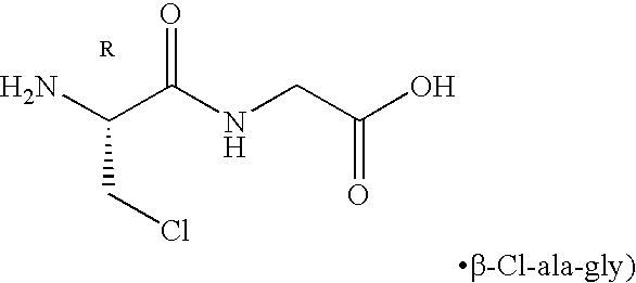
NC(C(NCC(O)=O)=O)CCl
